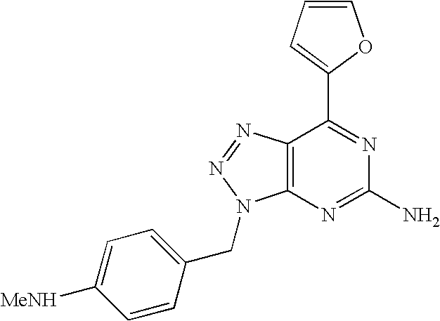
C1=CC=C(C2=NC(N)=NC3=C2N=NN3CC2=CC=C([MeNH])C=C2)O1
